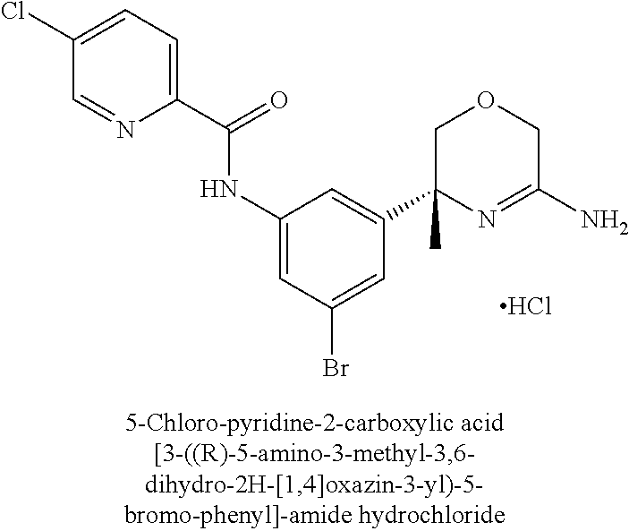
C1=C(C(=O)NC2=CC(Br)=CC(C3(C)N=C(N)COC3)=C2)N=CC(Cl)=C1.Cl
